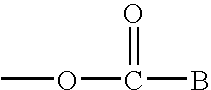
COC(=O)B
